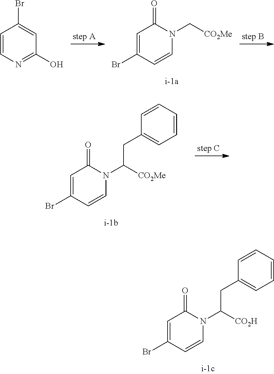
C1=C(Br)C=CN(C([CO2Me])CC2=CC=CC=C2)C1=O.C1=C(Br)C=CN(C([CO2H])CC2=CC=CC=C2)C1=O.C1=C(Br)C=CN(C[CO2Me])C1=O.C1=CN=C(O)C=C1Br
